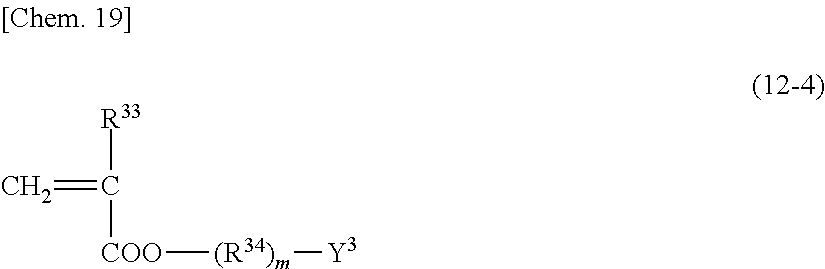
[R33]C(=C)[COO][(R34)m][Y3]
